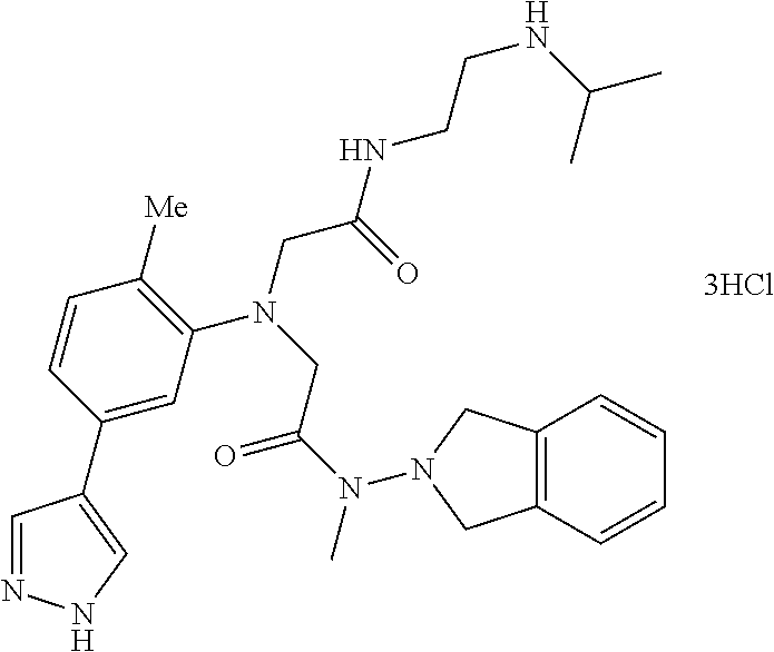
C1=CC(C2=CNN=C2)=CC(N(CC(N(C)N2CC3=C(C=CC=C3)C2)=O)CC(NCCNC(C)C)=O)=C1[Me]
